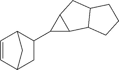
C1=CC2C(C3C4C3CC3C4CCC3)CC1C2
